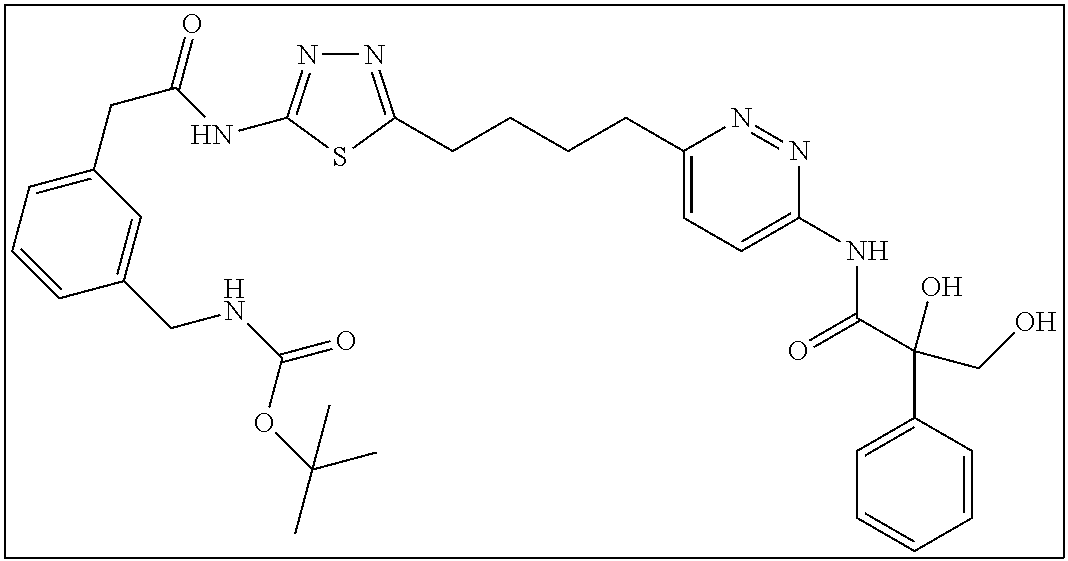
N1=C(CCCCC2=CC=C(NC(C(C3=CC=CC=C3)(CO)O)=O)N=N2)SC(NC(CC2=CC=CC(CNC(=O)OC(C)(C)C)=C2)=O)=N1
